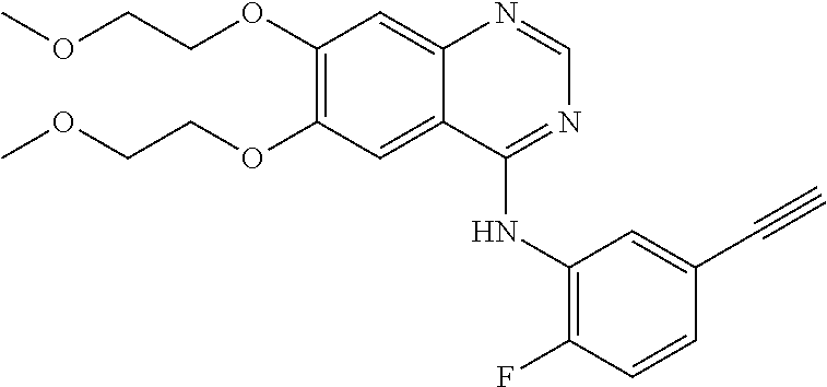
C1(OCCOC)=C(OCCOC)C=C2C(=C1)N=CN=C2NC1=C(F)C=CC(C#C)=C1
